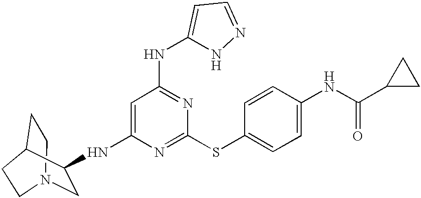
C1(NC2CN3CCC2CC3)=CC(NC2=CC=NN2)=NC(SC2=CC=C(NC(=O)C3CC3)C=C2)=N1
